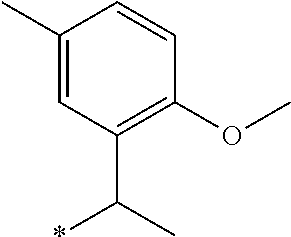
C1(C)=CC(C(*)C)=C(OC)C=C1
